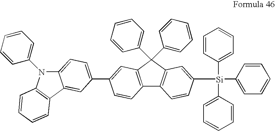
C12=CC=C(C3=CC4=C(C5=C(C4(C4=CC=CC=C4)C4=CC=CC=C4)C=C([Si](C4=CC=CC=C4)(C4=CC=CC=C4)C4=CC=CC=C4)C=C5)C=C3)C=C1C1=C(N2C2=CC=CC=C2)C=CC=C1
